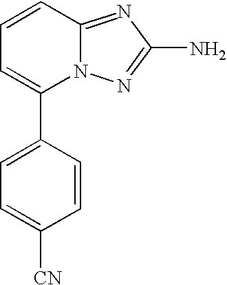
C1(C2=CC=CC3=NC(N)=NN23)=CC=C([CN])C=C1
